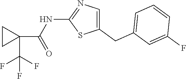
C1(CC2=CC=CC(F)=C2)=CN=C(NC(C2(C(F)(F)F)CC2)=O)S1
